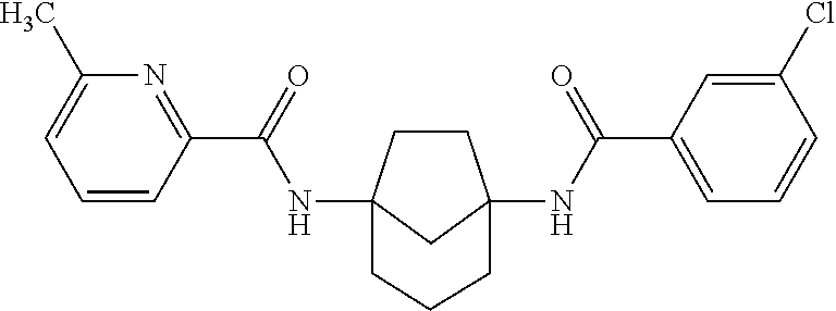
C1CC2(NC(C3=NC(C)=CC=C3)=O)CC1(NC(C1=CC=CC(Cl)=C1)=O)CCC2
